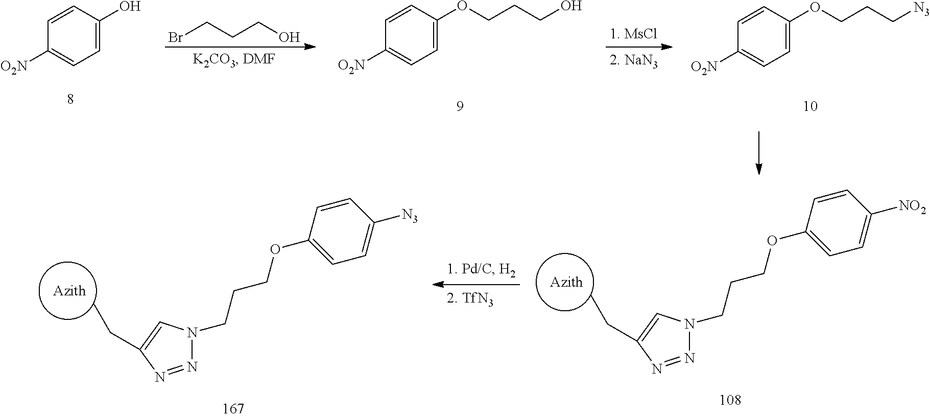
C1([O2N])=CC=C(O)C=C1.BrCCCO.C1([O2N])=CC=C(OCCCO)C=C1.C1([O2N])=CC=C(OCCC[N3])C=C1.C(CCOC1=CC=C([NO2])C=C1)N1N=NC(CC)=C1.[Azith].C(CCOC1=CC=C([N3])C=C1)N1N=NC(CC)=C1.[Azith]
